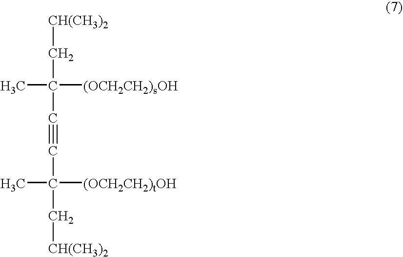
[CH(CH3)2]CC(C#CC(C[CH(CH3)2])(C)[(OCH2CH2)tOH])(C)[(OCH2CH2)sOH]
